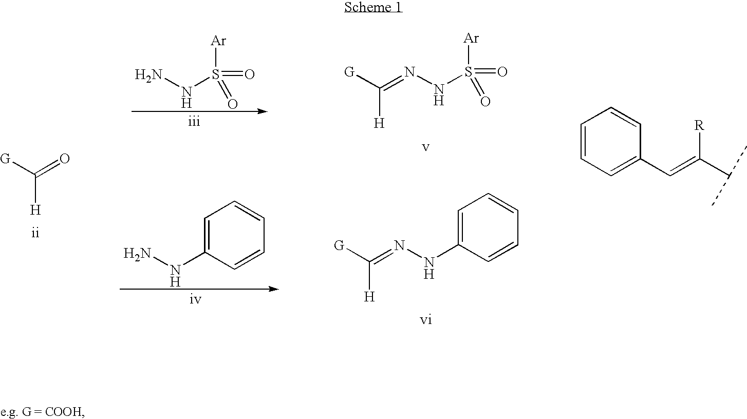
NNS(=O)([Ar])=O.C([H])([G])=O.NNC1=CC=CC=C1.N(NS(=O)([Ar])=O)=C([G])[H].N(NC1=CC=CC=C1)=C([G])[H].C1=CC=C(C=C(C(C)C)[R])C=C1
